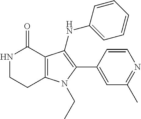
N1CCC2=C(C1=O)C(NC1=CC=CC=C1)=C(C1=CC(C)=NC=C1)N2CC
